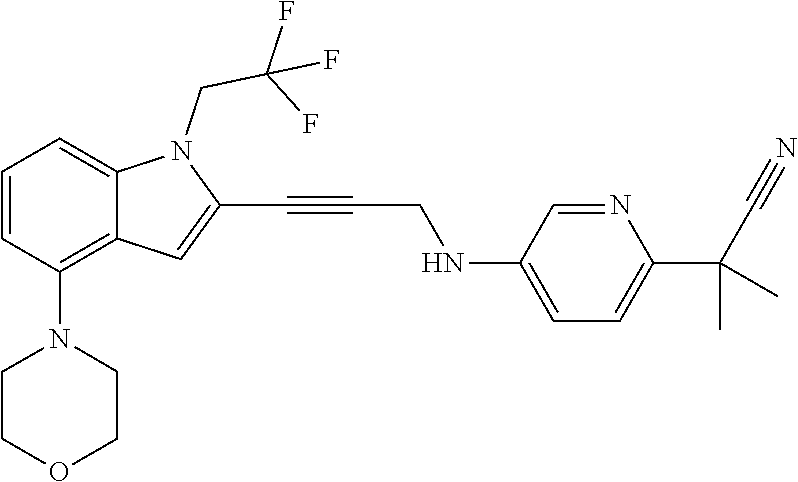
FC(CN1C(C#CCNC2=CC=C(C(C)(C)C#N)N=C2)=CC2=C(N3CCOCC3)C=CC=C12)(F)F
